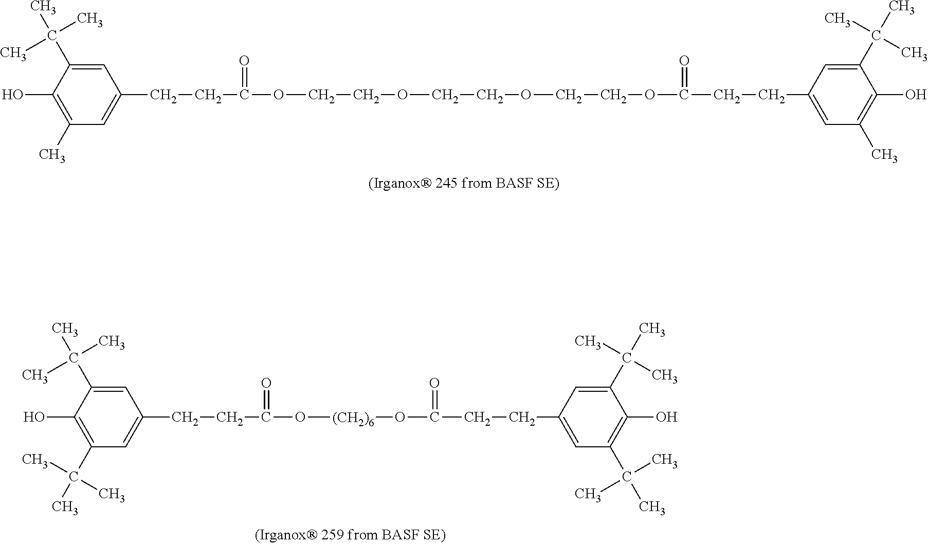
C1(O)=C(C)C=C(CCC(OCCOCCOCCOC(CCC2=CC(C)=C(O)C(C(C)(C)C)=C2)=O)=O)C=C1C(C)(C)C.C1(O)=C(C(C)(C)C)C=C(CCC(O[(CH2)6]OC(CCC2=CC(C(C)(C)C)=C(O)C(C(C)(C)C)=C2)=O)=O)C=C1C(C)(C)C
